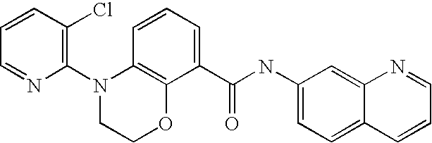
C1=CC(Cl)=C(N2CCOC3=C2C=CC=C3C(NC2=CC=C3C(=C2)N=CC=C3)=O)N=C1
